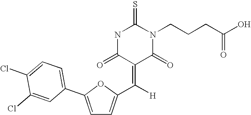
N1C(=O)C(=C([H])C2=CC=C(C3=CC=C(Cl)C(Cl)=C3)O2)C(=O)N(CCCC(O)=O)C1=S
